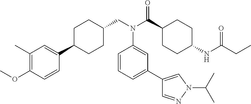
C1(C)=C(OC)C=CC(C2CCC(CN(C(C3CCC(NC(CC)=O)CC3)=O)C3=CC(C4=CN(C(C)C)N=C4)=CC=C3)CC2)=C1
